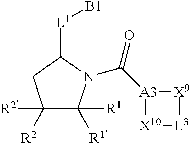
C1([R2])([R2])C([R1])([R1])N(C([A3]2[X10][L3][X9]2)=O)C([L1][B1])C1
